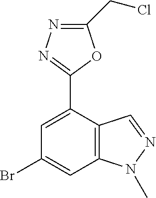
C1(Br)=CC2=C(C(C3=NN=C(CCl)O3)=C1)C=NN2C
